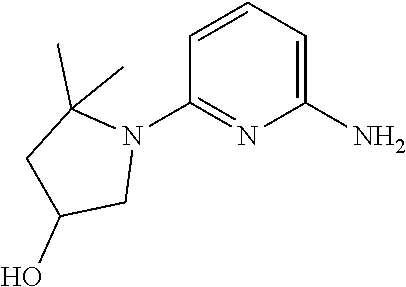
C1=CC=C(N)N=C1N1C(C)(C)CC(O)C1
